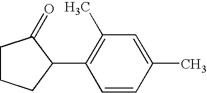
C1CCC(C2=C(C)C=C(C)C=C2)C1=O
